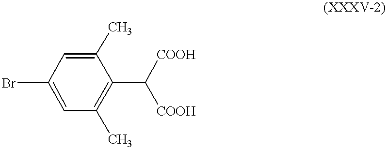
BrC1=CC(C)=C(C([COOH])[COOH])C(C)=C1
